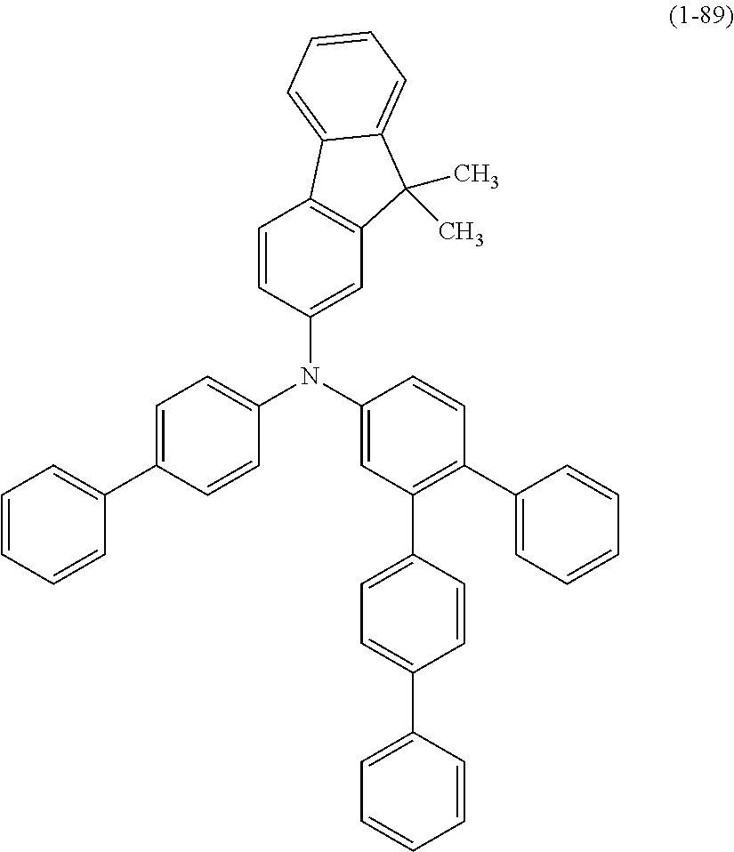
C1(N(C2=CC(C3=CC=C(C4=CC=CC=C4)C=C3)=C(C3=CC=CC=C3)C=C2)C2=CC=C(C3=CC=CC=C3)C=C2)=CC2=C(C=C1)C1=CC=CC=C1C2(C)C
